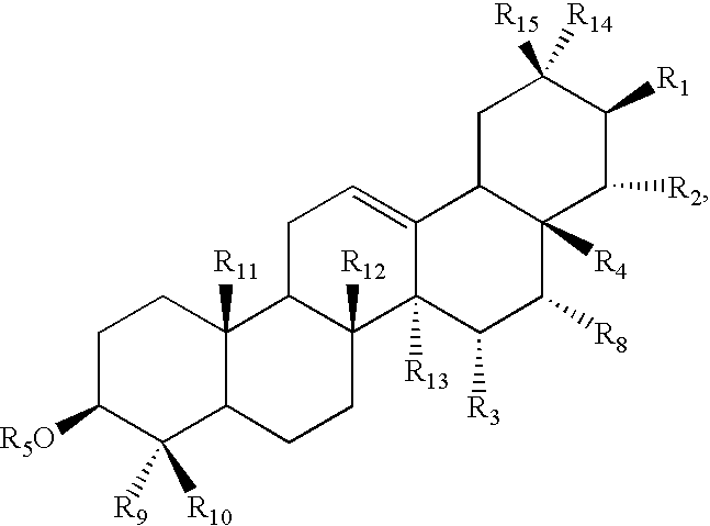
[R5O]C1C([R10])([R9])C2C([R11])(CC1)C1C([R12])(CC2)C2([R13])C(=CC1)C1C([R4])(C([R8])C2[R3])C([R2])C([R1])C([R14])([R15])C1
